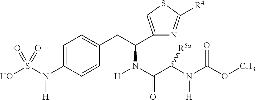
C1=C(N(S(O)(=O)=O)[H])C=CC(CC(C2=CSC([R4])=N2)N(C(=O)C(N(C(=O)OC)[H])[R5a])[H])=C1
